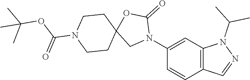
C12=C(C=C(N3C(=O)OC4(C3)CCN(C(OC(C)(C)C)=O)CC4)C=C1)N(C(C)C)N=C2
